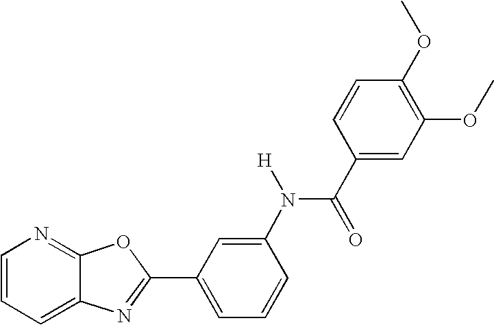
C1=CC=C2C(=N1)OC(C1=CC=CC(N(C(C3=CC(OC)=C(OC)C=C3)=O)[H])=C1)=N2
